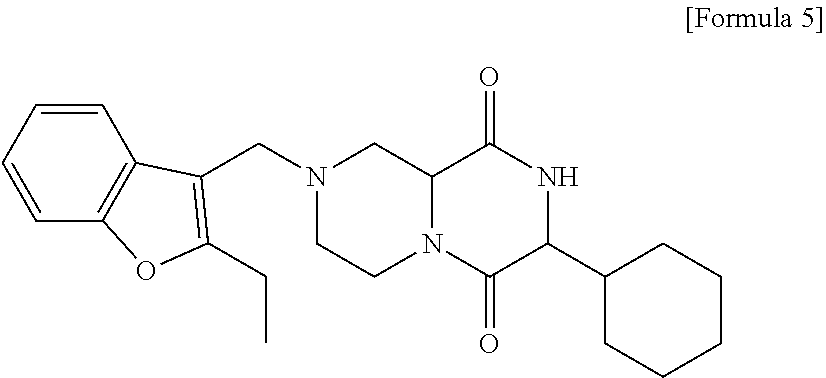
O=C1NC(C2CCCCC2)C(=O)N2CCN(CC3=C(CC)OC4=C3C=CC=C4)CC12
